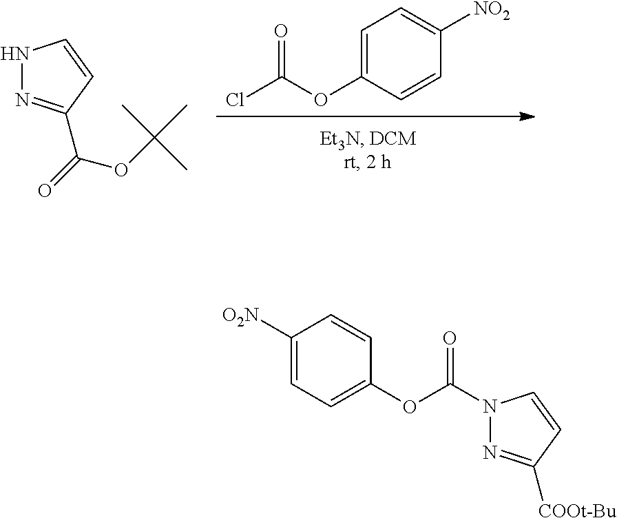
C1=C(OC(Cl)=O)C=CC([NO2])=C1.N1N=C(C(OC(C)(C)C)=O)C=C1.N1(C(OC2=CC=C([O2N])C=C2)=O)N=C([COOt-Bu])C=C1
